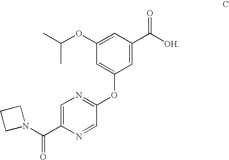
N1(C(=O)C2=CN=C(OC3=CC(OC(C)C)=CC(C([OH])=O)=C3)C=N2)CCC1
